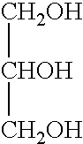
[CH2OH][CHOH][CH2OH]
